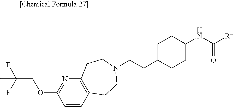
C12=C(CCN(CCC3CCC(NC([R4])=O)CC3)CC1)C=CC(OCC(F)(F)C)=N2
